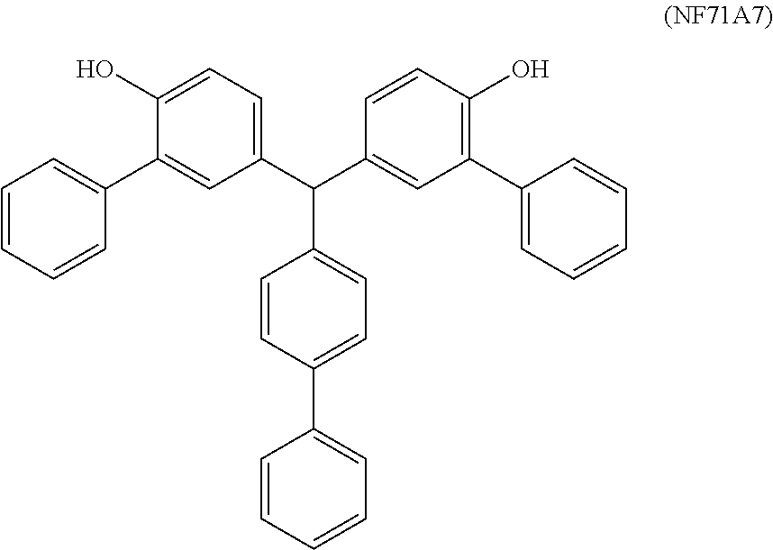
C1=CC=CC=C1C1=C(O)C=CC(C(C2=CC=C(O)C(C3=CC=CC=C3)=C2)C2=CC=C(C3=CC=CC=C3)C=C2)=C1
